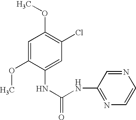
C1=C(OC)C(NC(=O)NC2=NC=CN=C2)=CC(Cl)=C1OC
